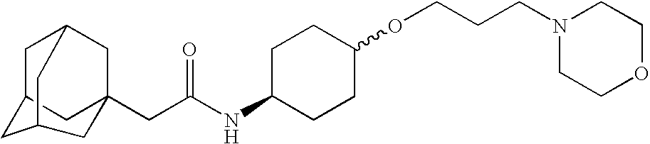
C1C2CC3(CC(NC4CCC(OCCCN5CCOCC5)CC4)=O)CC1CC(C2)C3
